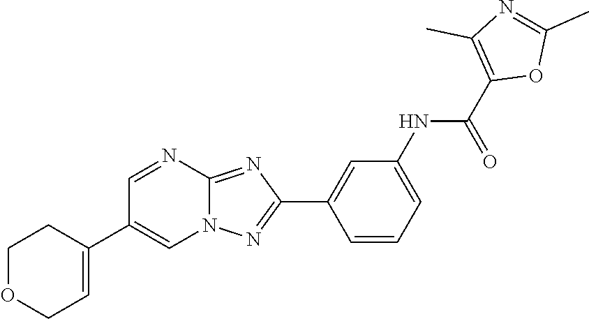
C1=CC=C(NC(C2=C(C)N=C(C)O2)=O)C=C1C1=NN2C(=N1)N=CC(C1=CCOCC1)=C2
